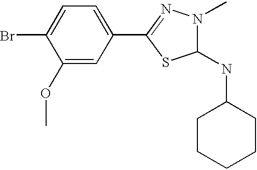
C1(OC)=CC(C2=NN(C)C(NC3CCCCC3)S2)=CC=C1Br
